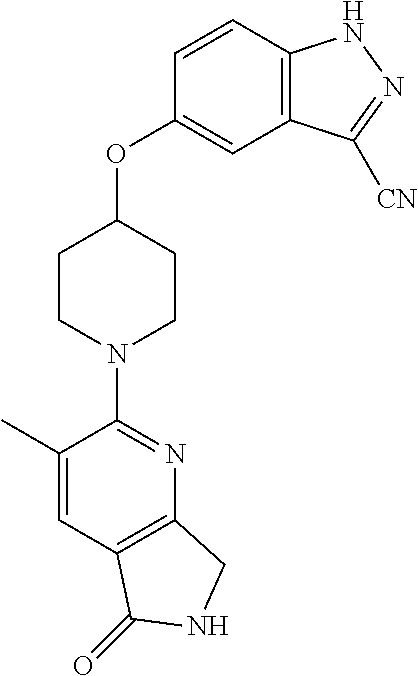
C1(C)=CC2=C(N=C1N1CCC(OC3=CC4=C(C=C3)NN=C4[CN])CC1)CNC2=O
